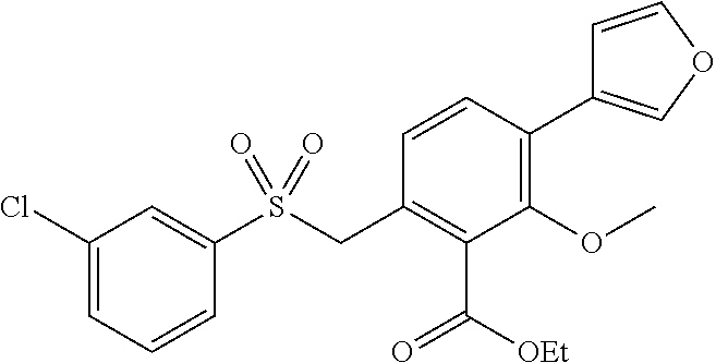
C1(Cl)=CC=CC(S(CC2=C(C(=O)[OEt])C(OC)=C(C3=COC=C3)C=C2)(=O)=O)=C1
